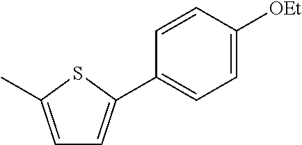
C1=CC([OEt])=CC=C1C1=CC=C(C)S1
